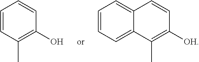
C1=CC(C)=C(O)C=C1.C1=CC=C2C(=C1)C=CC([OH])=C2C
